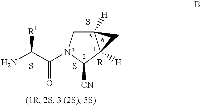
NC(C(N1CC2([H])C([H])(C1[CN])C2)=O)[R1].S.S
